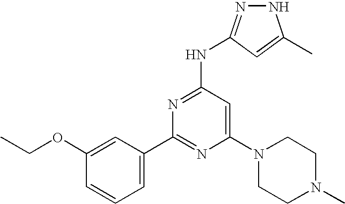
N1=C(NC2=NNC(C)=C2)C=C(N2CCN(C)CC2)N=C1C1=CC=CC(OCC)=C1
